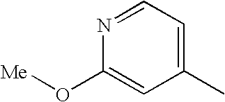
C1(C)=CC=NC(O[Me])=C1
